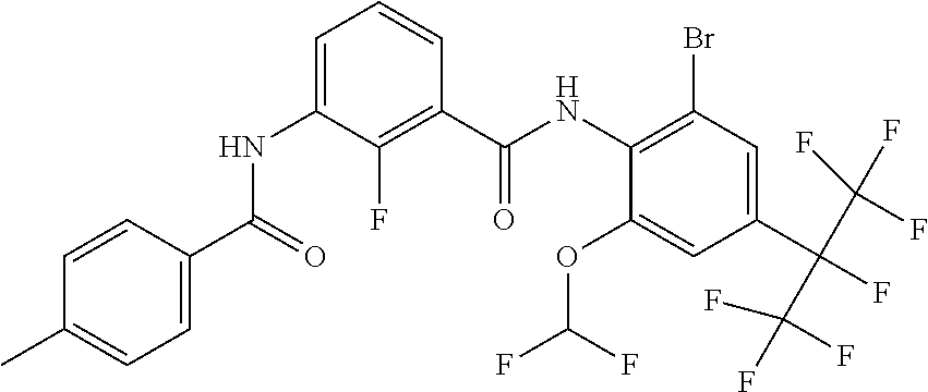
C1=CC(C(=O)NC2=CC=CC(C(NC3=C(Br)C=C(C(F)(C(F)(F)F)C(F)(F)F)C=C3OC(F)F)=O)=C2F)=CC=C1C
